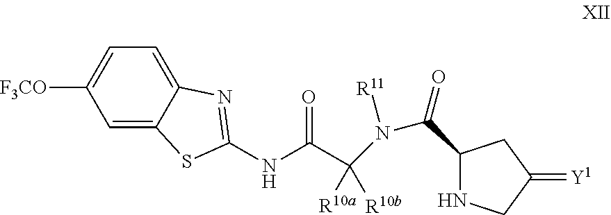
C1=C2C(=CC=C1[F3CO])N=C(NC(C([R10a])([R10b])N(C(C1NCC(=[Y1])C1)=O)[R11])=O)S2
